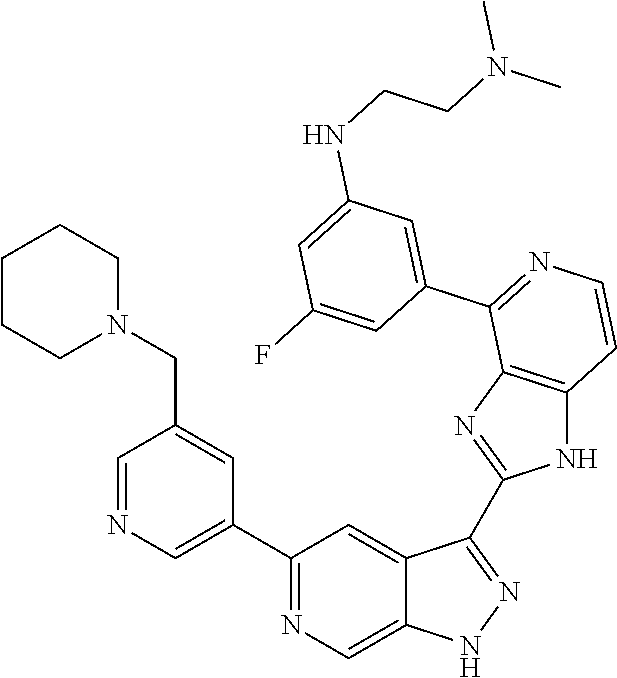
C1=NC=C(C2=NC=C3C(=C2)C(C2=NC4=C(N2)C=CN=C4C2=CC(NCCN(C)C)=CC(F)=C2)=NN3)C=C1CN1CCCCC1
